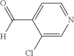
C1=C(Cl)C(C([H])=O)=CC=N1
